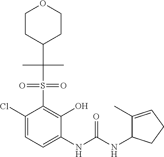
C1(Cl)=CC=C(NC(NC2C(C)=CCC2)=O)C(O)=C1S(=O)(=O)C(C)(C)C1CCOCC1
